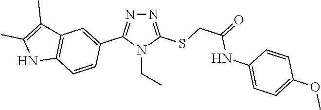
N1=C(SCC(=O)NC2=CC=C(OC)C=C2)N(CC)C(C2=CC3=C(C=C2)NC(C)=C3C)=N1
